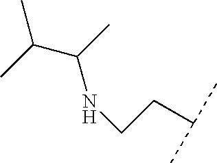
CC(C)C(C)NCCC(C)C
